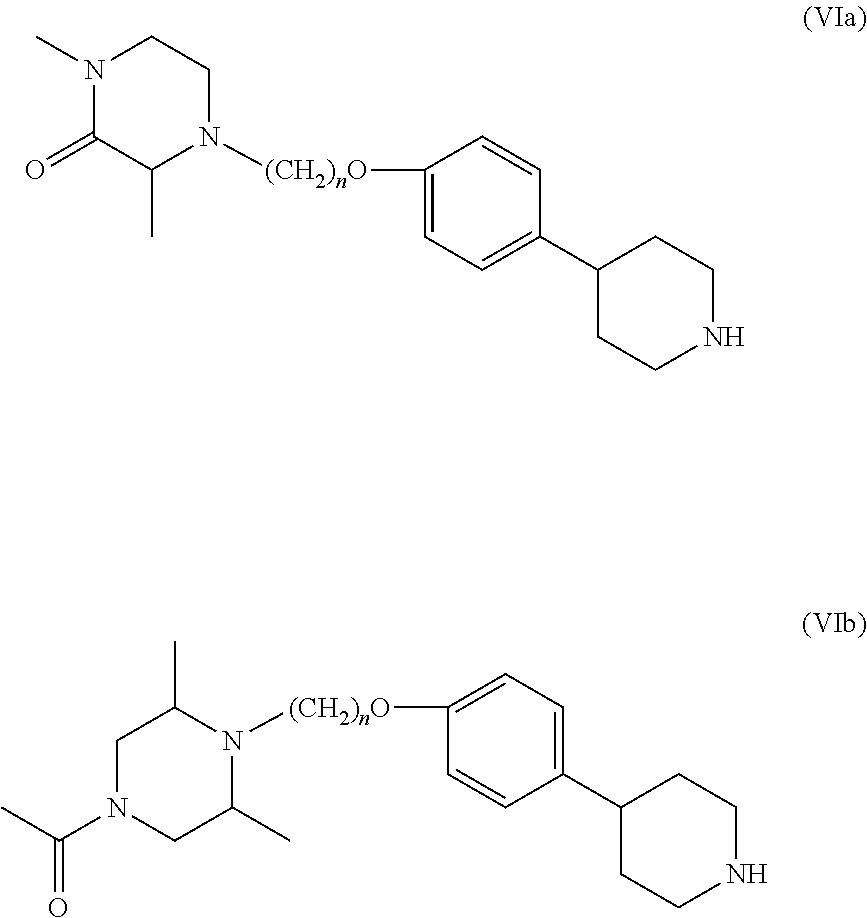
C1(C2=CC=C([(CH2)nO]N3CCN(C)C(=O)C3C)C=C2)CCNCC1.C1(C2=CC=C([(CH2)nO]N3C(C)CN(C(C)=O)CC3C)C=C2)CCNCC1
